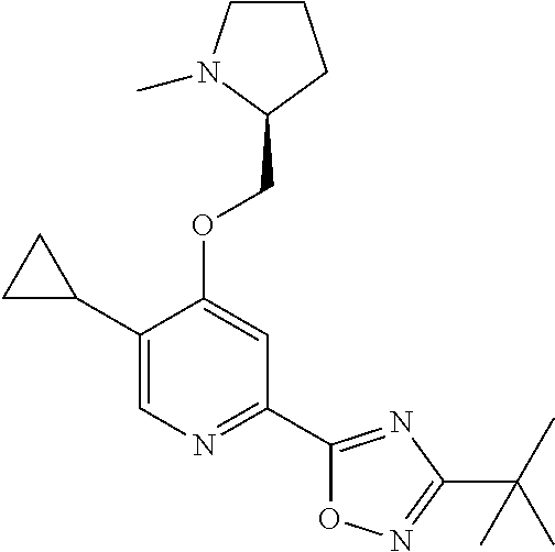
C1(C2CC2)=CN=C(C2=NC(C(C)(C)C)=NO2)C=C1OCC1CCCN1C
